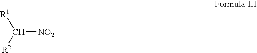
C([NO2])([R1])[R2]
